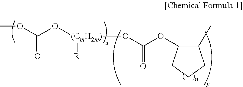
O=C(OC)O[(CmH2m)](OC(OC1C(C)CCC1)=O)[R]
